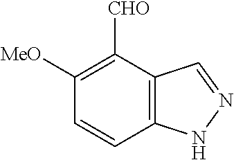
C1([MeO])=C([CHO])C2=C(C=C1)NN=C2
